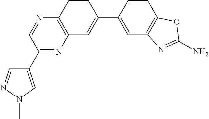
C1(C2=CN(C)N=C2)=NC2=C(N=C1)C=CC(C1=CC3=C(C=C1)OC(N)=N3)=C2
